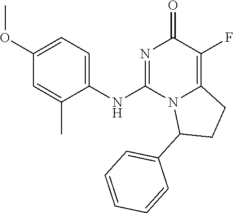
C1(NC2=NC(=O)C(F)=C3N2C(C2=CC=CC=C2)CC3)=CC=C(OC)C=C1C
